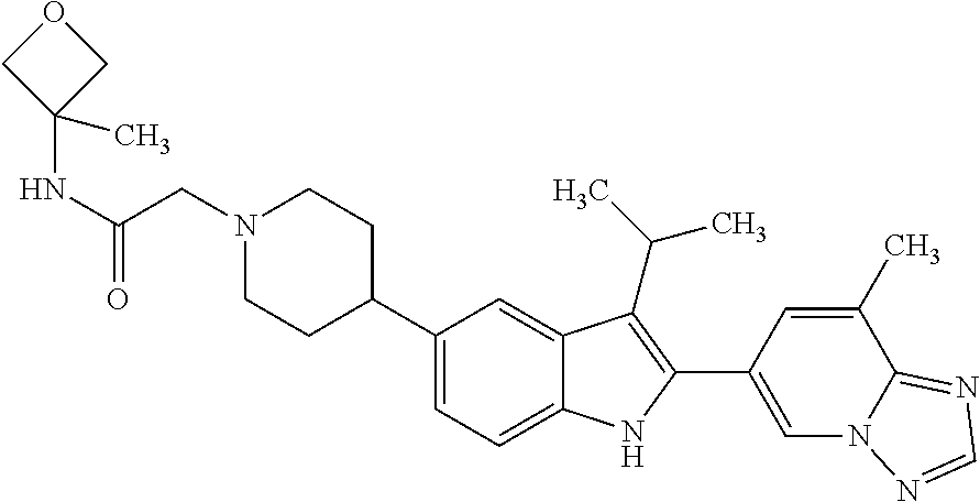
C1(C2CCN(CC(NC3(C)COC3)=O)CC2)=CC=C2C(=C1)C(C(C)C)=C(C1=CN3C(=NC=N3)C(C)=C1)N2
